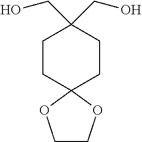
C1CC2(CCC1(CO)CO)OCCO2
